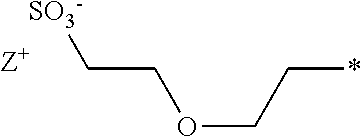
[Z+].C(OCC*)C[SO3-]
